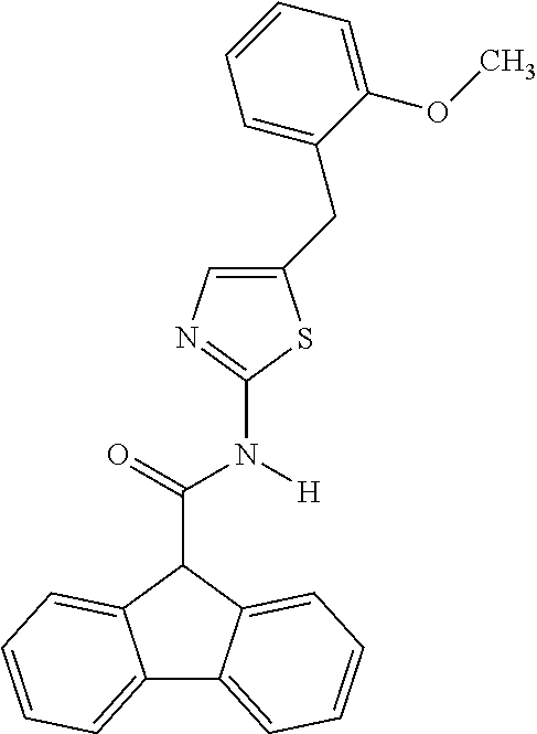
C12=CC=CC=C1C(C(N(C1=NC=C(CC3=CC=CC=C3OC)S1)[H])=O)C1=CC=CC=C21
